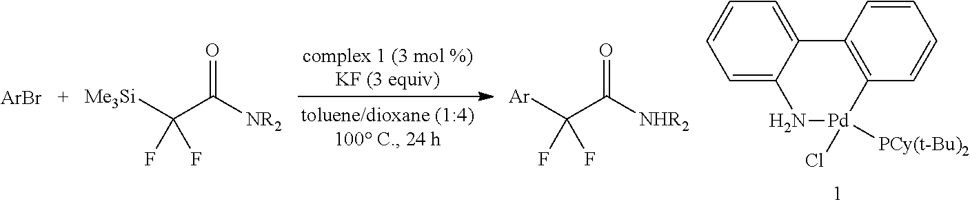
C12=C([Pd](Cl)([PCy(t-Bu)2])NC3=CC=CC=C13)C=CC=C2.[ArBr].[Me3Si]C(C([NR2])=O)(F)F.[Ar]C(C([NHR2])=O)(F)F
